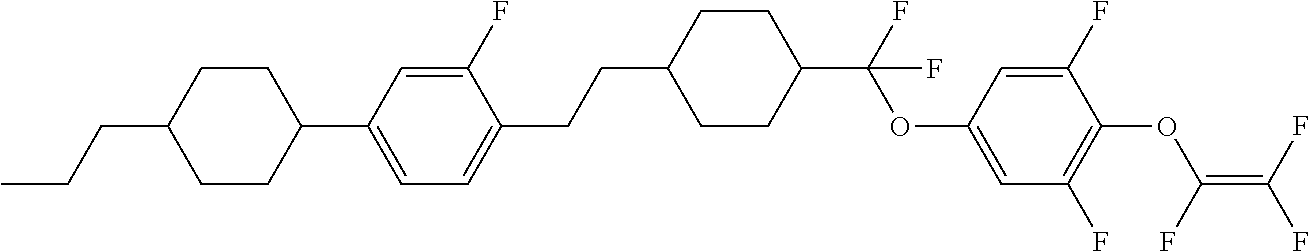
C1(CCC2=CC=C(C3CCC(CCC)CC3)C=C2F)CCC(C(F)(OC2=CC(F)=C(OC(=C(F)F)F)C(F)=C2)F)CC1
